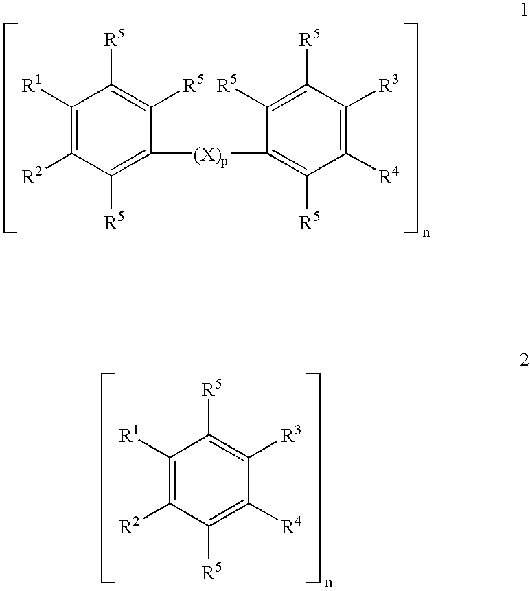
C1([R1])=C([R2])C([R5])=C([(X)p]C2=C([R5])C([R4])=C([R3])C([R5])=C2[R5])C([R5])=C1[R5].C1([R1])=C([R2])C([R5])=C([R4])C([R3])=C1[R5]
